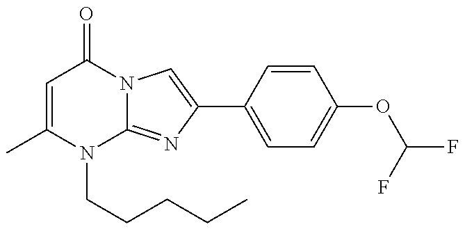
C1=C(C)N(CCCCC)C2=NC(C3=CC=C(OC(F)F)C=C3)=CN2C1=O
